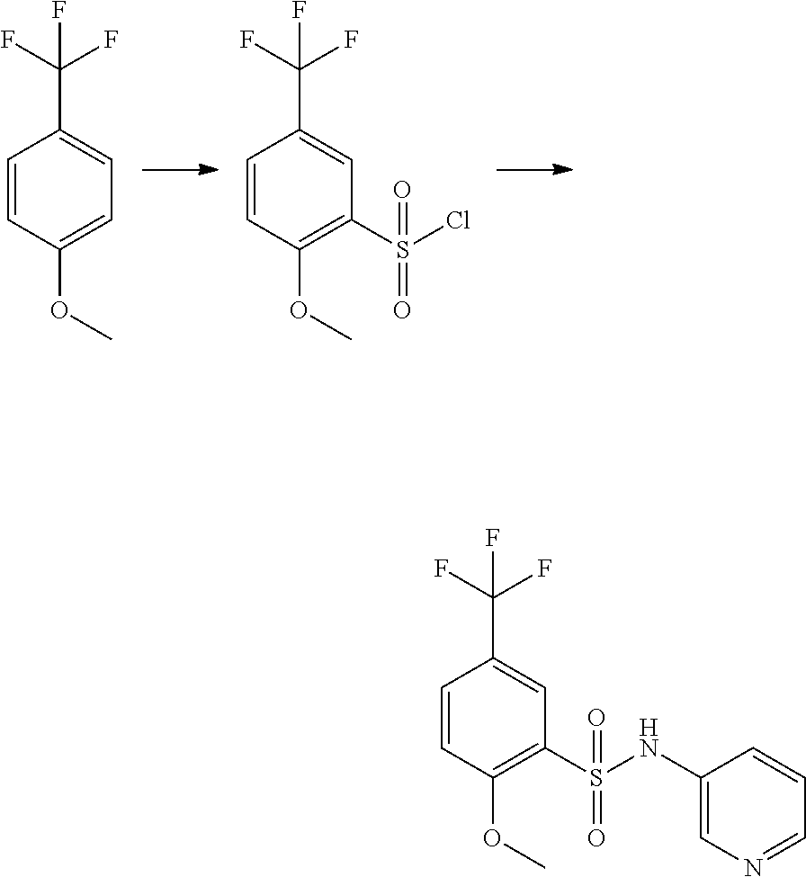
C1=CC(OC)=C(S(Cl)(=O)=O)C=C1C(F)(F)F.C1=CC(OC)=CC=C1C(F)(F)F.C1=CC(OC)=C(S(=O)(=O)NC2=CN=CC=C2)C=C1C(F)(F)F
